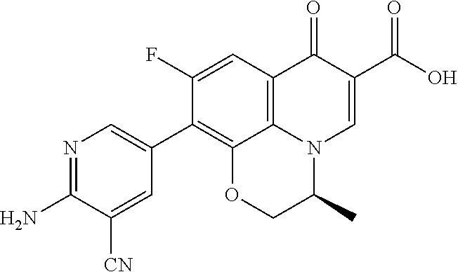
N1=C(N)C([CN])=CC(C2=C3C4=C(C=C2F)C(=O)C(C(O)=O)=CN4C(C)CO3)=C1
